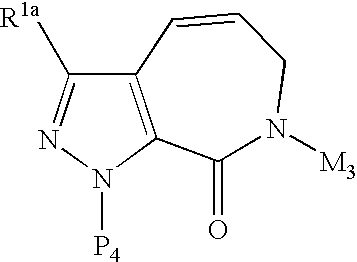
C12=C(N([P4])N=C1[R1a])C(=O)N([M3])CC=C2
